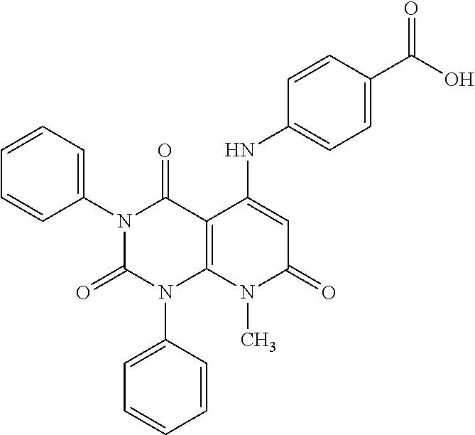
C1(N2C(=O)N(C3=CC=CC=C3)C3=C(C2=O)C(NC2=CC=C(C(O)=O)C=C2)=CC(=O)N3C)=CC=CC=C1
